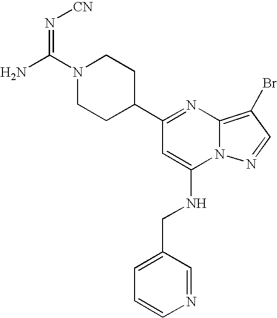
C1(C2CCN(C(N)=N[CN])CC2)=NC2=C(Br)C=NN2C(NCC2=CC=CN=C2)=C1
